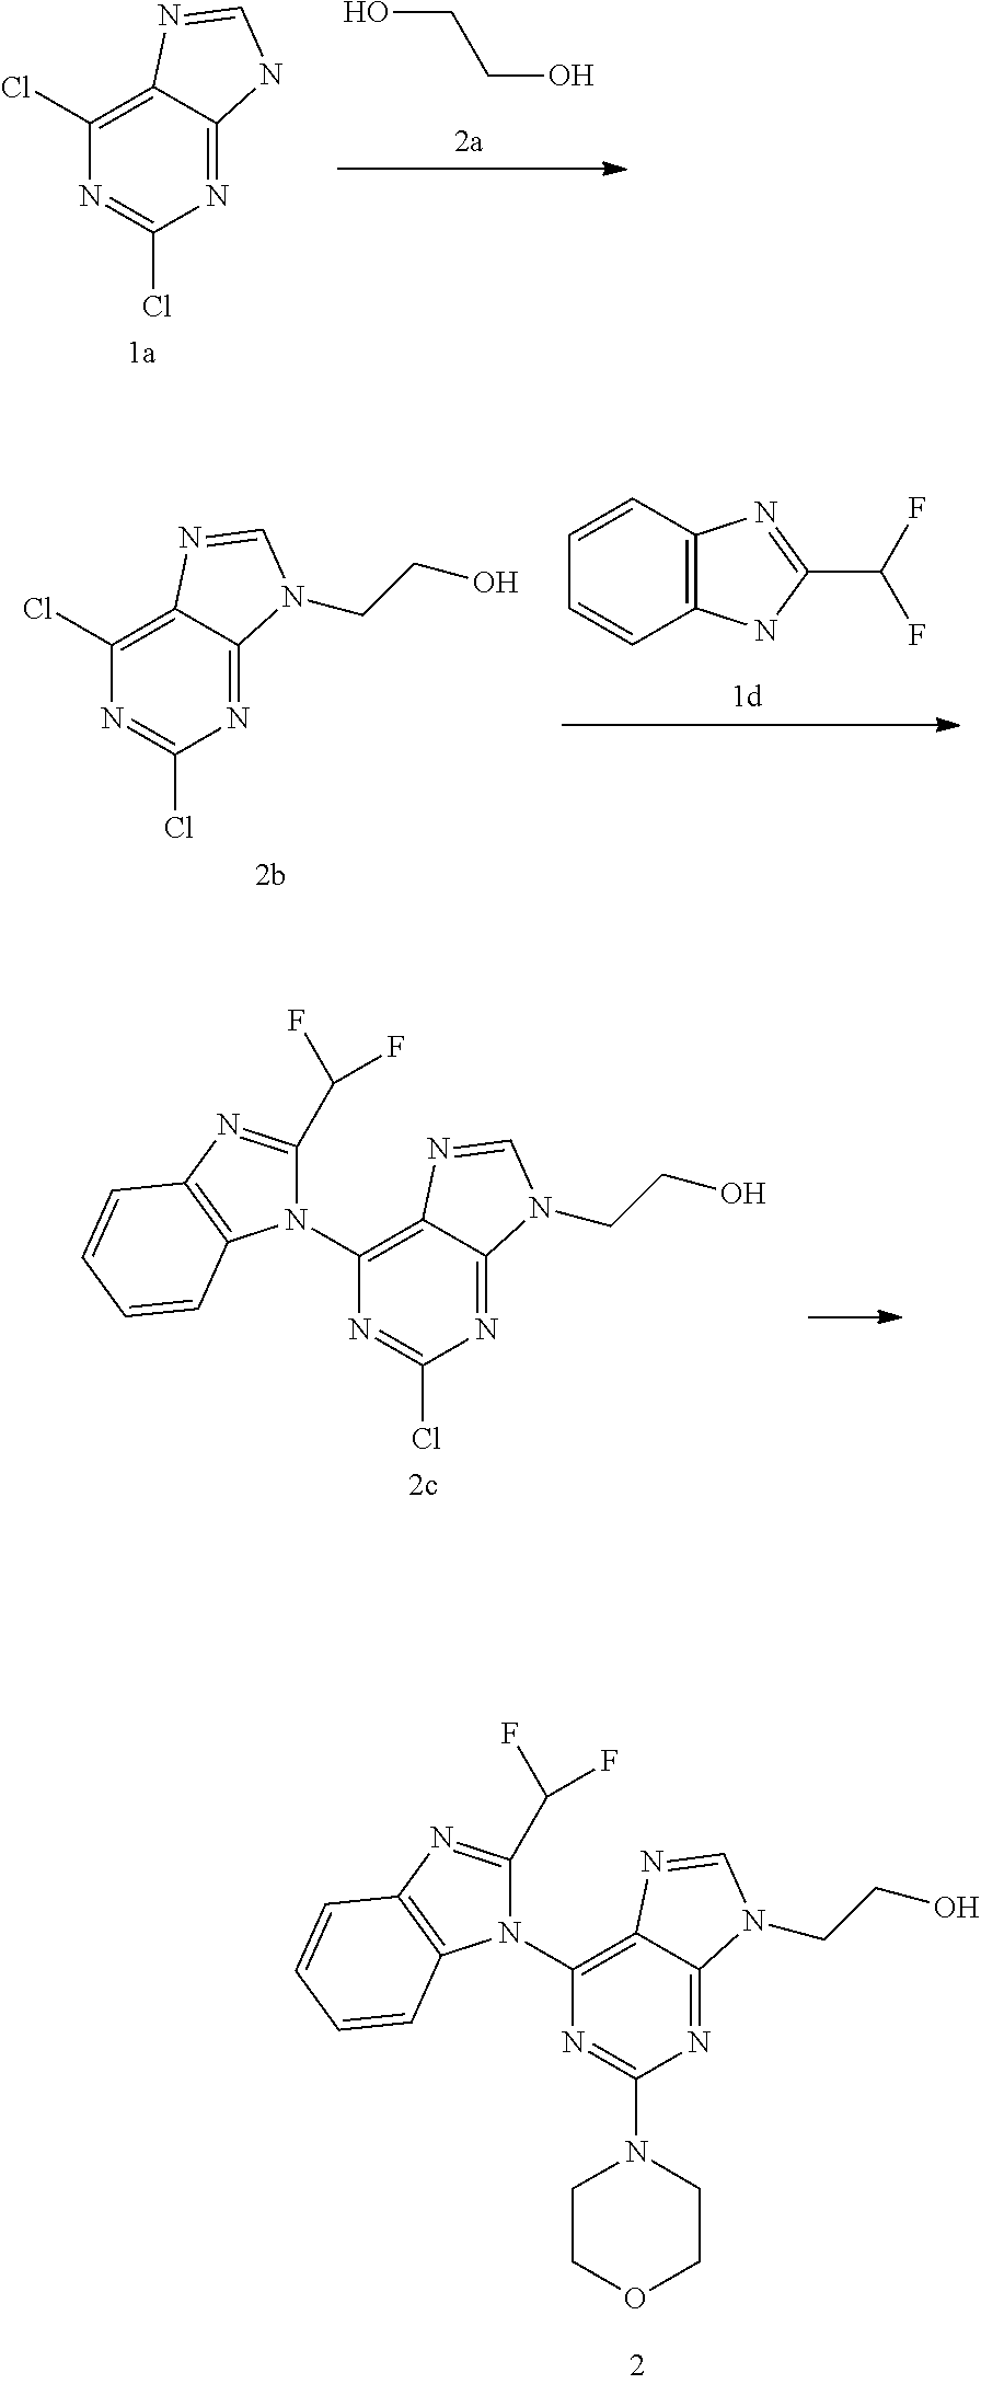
OCCO.N1=C2C(=C(Cl)N=C1Cl)N=CN2.C12=C(C=CC=C1)N=C(C(F)F)N2.N1=C2C(=C(Cl)N=C1Cl)N=CN2CCO.N1=C2C(=C(N3C(C(F)F)=NC4=C3C=CC=C4)N=C1Cl)N=CN2CCO.N1=C2C(=C(N3C(C(F)F)=NC4=C3C=CC=C4)N=C1N1CCOCC1)N=CN2CCO
